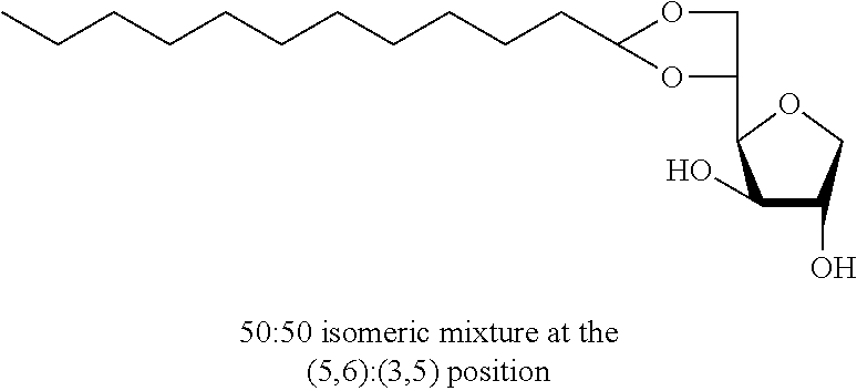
C(CCCC1OCC(C2C(O)C(O)CO2)O1)CCCCCCC
